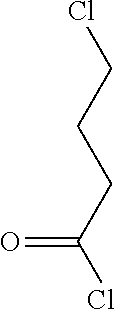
ClC(CCCCl)=O
